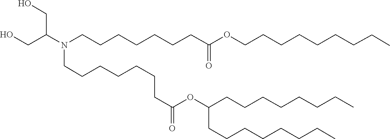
C(C(=O)OC(CCCCCCCC)CCCCCCCC)CCCCCCN(CCCCCCCC(=O)OCCCCCCCCC)C(CO)CO
